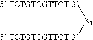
[X1]([5-TCTGTCGTTCT-3])[5-TCTGTCGTTCT-3]
